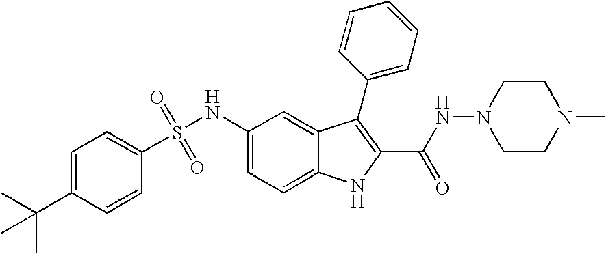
C1=C(C(C)(C)C)C=CC(S(NC2=CC=C3C(=C2)C(C2=CC=CC=C2)=C(C(NN2CCN(C)CC2)=O)N3)(=O)=O)=C1
